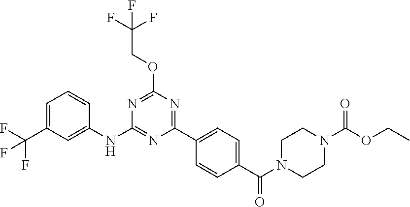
N1=C(NC2=CC(C(F)(F)F)=CC=C2)N=C(OCC(F)(F)F)N=C1C1=CC=C(C(=O)N2CCN(C(OCC)=O)CC2)C=C1
